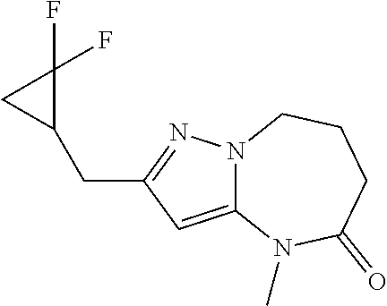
C12=CC(CC3C(F)(F)C3)=NN1CCCC(=O)N2C
